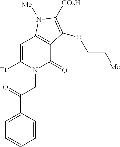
C1=C([Et])N(CC(C2=CC=CC=C2)=O)C(=O)C2=C1N([Me])C([CO2H])=C2OCC[Me]
